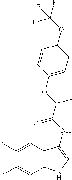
C1(F)=CC2=C(C=C1F)NC=C2NC(=O)C(OC1=CC=C(OC(F)(F)F)C=C1)C
